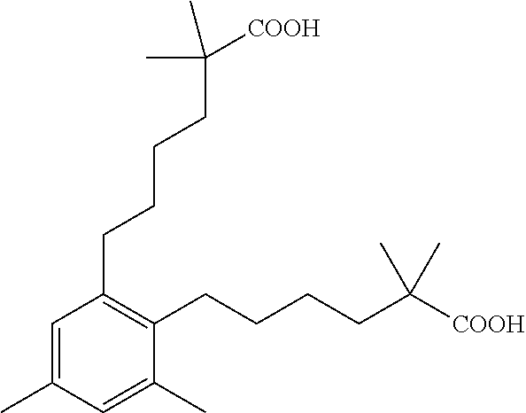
C1(CCCCC(C)(C)[COOH])=C(CCCCC(C)(C)[COOH])C(C)=CC(C)=C1
